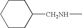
C1CC([CH2NH]C)CCC1
